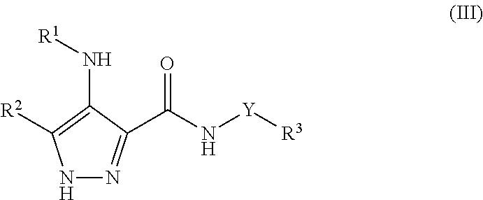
N1N=C(C(N[Y][R3])=O)C(N[R1])=C1[R2]
